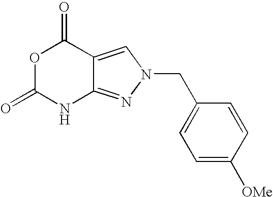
O1C(=O)NC2=NN(CC3=CC=C([OMe])C=C3)C=C2C1=O
